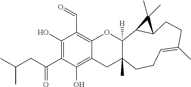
C12=C(C=O)C(O)=C(C(=O)CC(C)C)C(O)=C1CC1(C)C([H])(O2)C2C(CCC(C)=CCC1)C2(C)C
